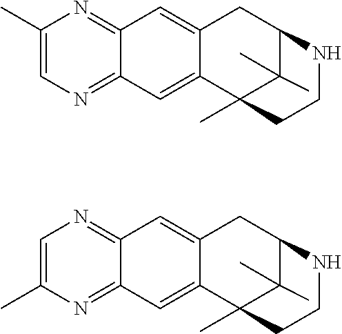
C12=NC(C)=CN=C1C=C1C(=C2)CC2C(C)(C)C1(C)CCN2.C12=NC=C(C)N=C1C=C1C(=C2)CC2C(C)(C)C1(C)CCN2
